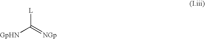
[GpHN]C(=[NGp])[L]
